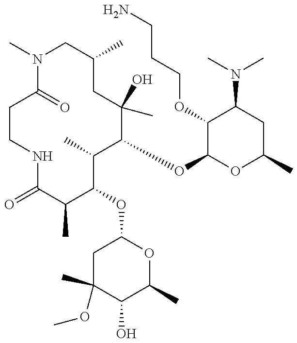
CN1C(=O)CCNC(=O)C(C)C(OC2CC(C)(OC)C(O)C(C)O2)C(C)C(OC2OC(C)CC(N(C)C)C2OCCCN)C(C)(O)CC(C)C1
